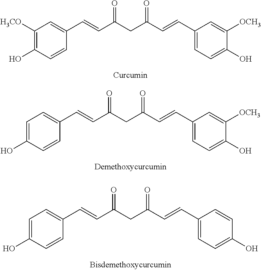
C1([H3CO])=C(O)C=CC(C=CC(=O)CC(=O)C=CC2=CC=C(O)C([OCH3])=C2)=C1.C1=C(O)C=CC(C=CC(=O)CC(=O)C=CC2=CC=C(O)C([OCH3])=C2)=C1.C1=C(O)C=CC(C=CC(=O)CC(=O)C=CC2=CC=C(O)C=C2)=C1
